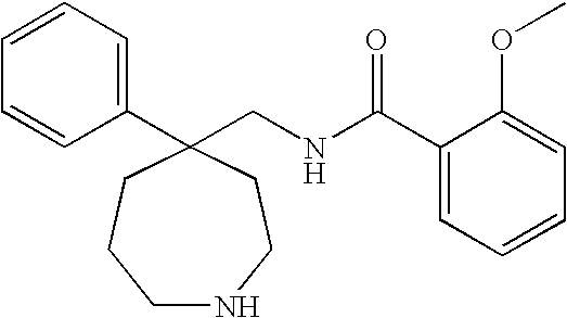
C1=CC=C(C2(CNC(C3=CC=CC=C3OC)=O)CCCNCC2)C=C1
